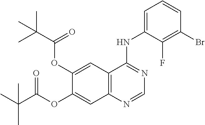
C1=C(OC(=O)C(C)(C)C)C(OC(C(C)(C)C)=O)=CC2=C1C(NC1=CC=CC(Br)=C1F)=NC=N2
